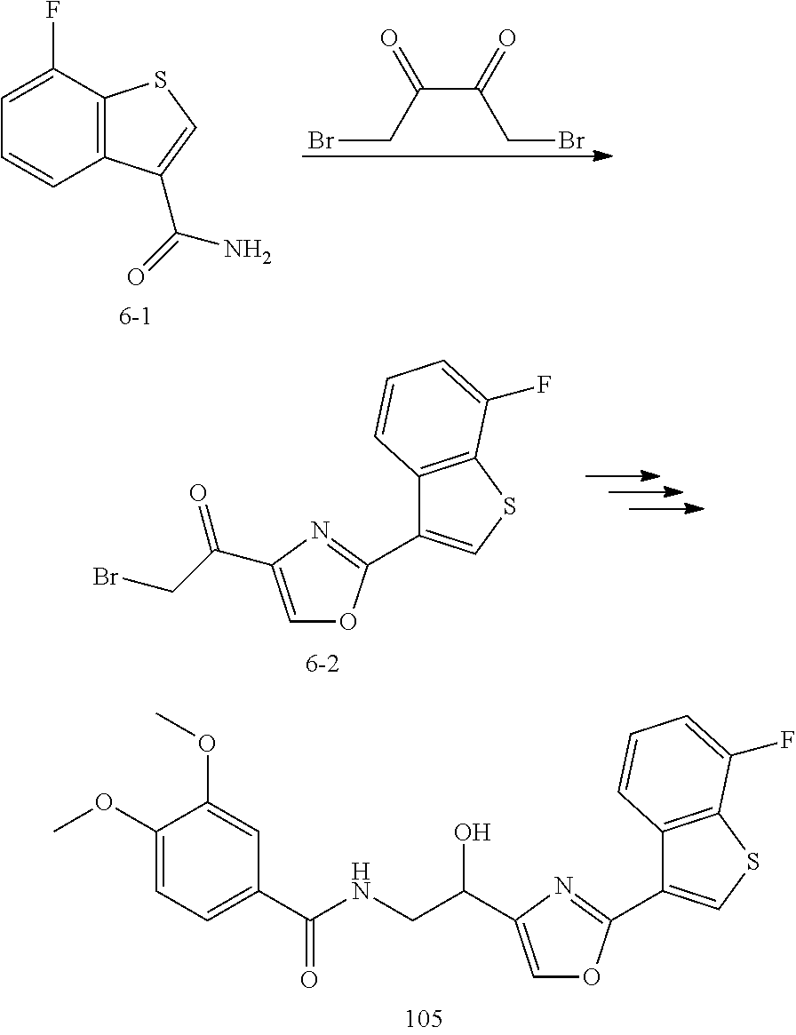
C(CNC(C1=CC=C(OC)C(OC)=C1)=O)(O)C1=COC(C2=CSC3=C2C=CC=C3F)=N1.C1(F)=CC=CC2=C1SC=C2C(=O)N.C(C(CBr)=O)(CBr)=O.C(CBr)(=O)C1=COC(C2=CSC3=C2C=CC=C3F)=N1
